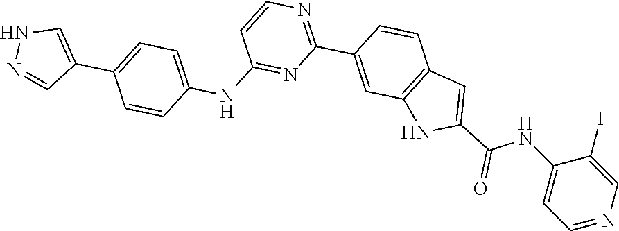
C1(I)=CN=CC=C1NC(C1=CC2=C(C=C(C3=NC=CC(NC4=CC=C(C5=CNN=C5)C=C4)=N3)C=C2)N1)=O
